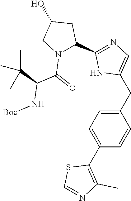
C1(CC2=CN=C(C3CC(O)CN3C(=O)C(N[Boc])C(C)(C)C)N2)=CC=C(C2=C(C)N=CS2)C=C1
